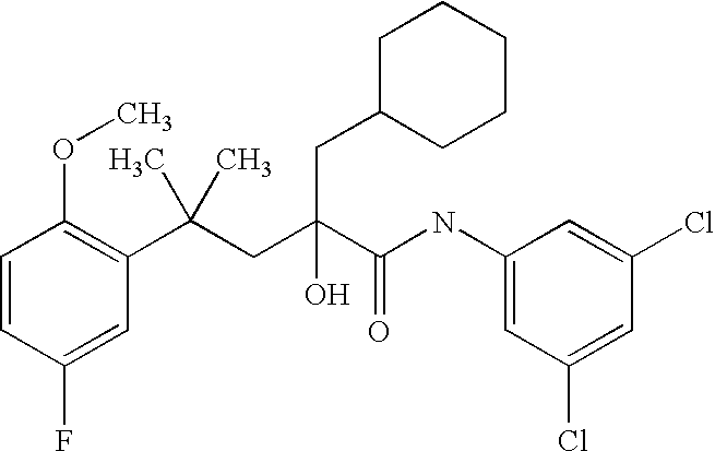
C1=CC(F)=CC(C(CC(C(NC2=CC(Cl)=CC(Cl)=C2)=O)(O)CC2CCCCC2)(C)C)=C1OC
